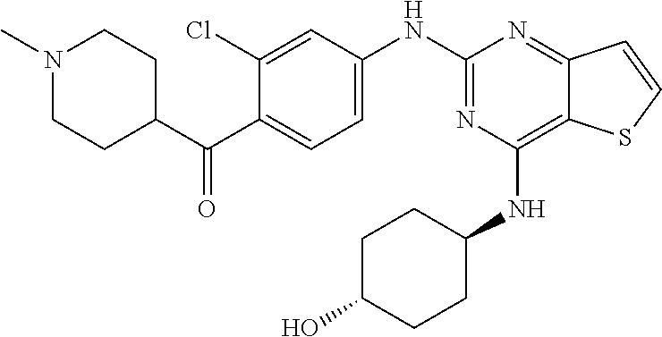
C1(NC2=CC=C(C(C3CCN(C)CC3)=O)C(Cl)=C2)=NC(NC2CCC(O)CC2)=C2C(=N1)C=CS2
